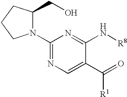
C1(N2C(CO)CCC2)=NC=C(C(=O)[R1])C(N[R8])=N1
